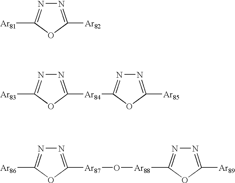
N1=C([Ar82])OC([Ar81])=N1.N1=C([Ar84]C2=NN=C([Ar85])O2)OC([Ar83])=N1.N1=C([Ar87]O[Ar88]C2=NN=C([Ar89])O2)OC([Ar86])=N1
